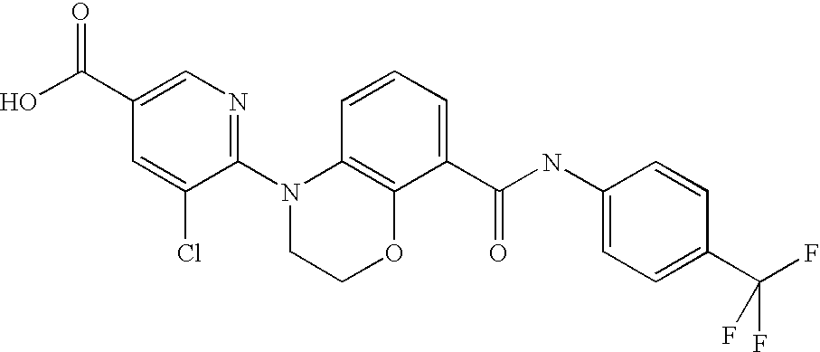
C1(N2CCOC3=C2C=CC=C3C(NC2=CC=C(C(F)(F)F)C=C2)=O)=NC=C(C(O)=O)C=C1Cl
